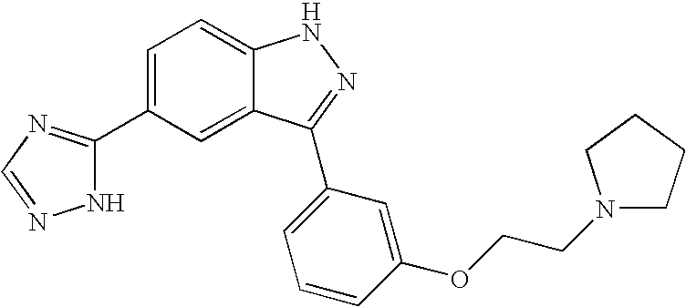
C1(C2=NC=NN2)=CC=C2C(=C1)C(C1=CC=CC(OCCN3CCCC3)=C1)=NN2
